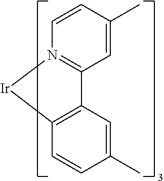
C12=C(C=CC(C)=C1)[Ir]N1=C2C=C(C)C=C1
